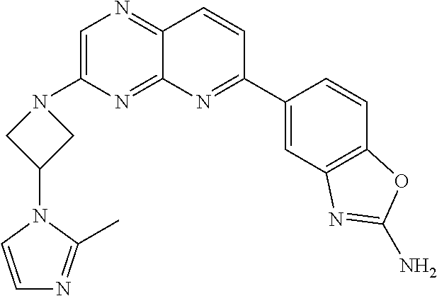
C1=C(N2CC(N3C=CN=C3C)C2)N=C2C(=N1)C=CC(C1=CC3=C(C=C1)OC(N)=N3)=N2
